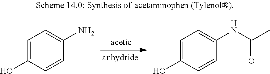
C1=C(O)C=CC(N)=C1.C1=C(O)C=CC(NC(C)=O)=C1
